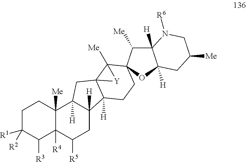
C1C([R1])([R2])C([R3])C2([R4])C([Me])(C1)C1([H])C([H])(CC2[R5])C2([H])C3(C1)C([Me])(C1(C([Me])C4([H])C([H])(O1)CC([Me])CN4[R6])CC2)[Y]3
